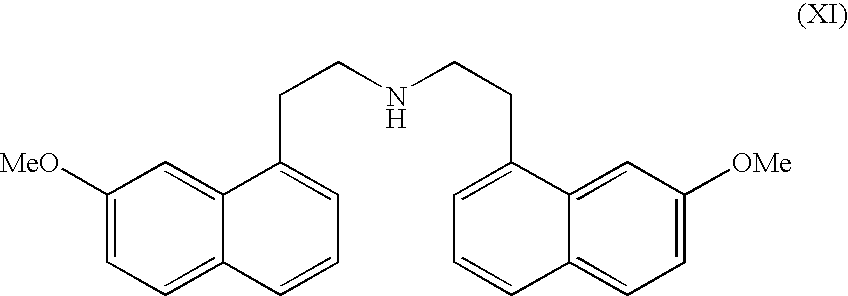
C1([MeO])=CC=C2C(=C1)C(CCNCCC1=CC=CC3=CC=C([OMe])C=C13)=CC=C2
